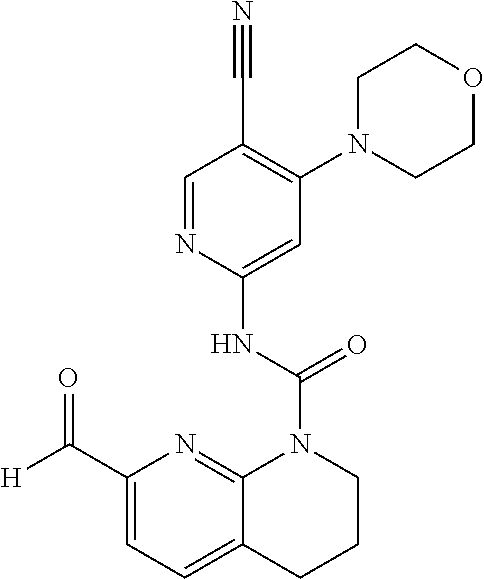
C1=C(NC(N2C3=NC(C([H])=O)=CC=C3CCC2)=O)N=CC(C#N)=C1N1CCOCC1
